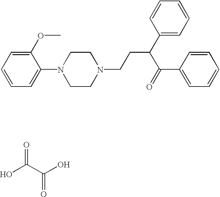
C1(OC)=CC=CC=C1N1CCN(CCC(C(=O)C2=CC=CC=C2)C2=CC=CC=C2)CC1.OC(C(O)=O)=O
